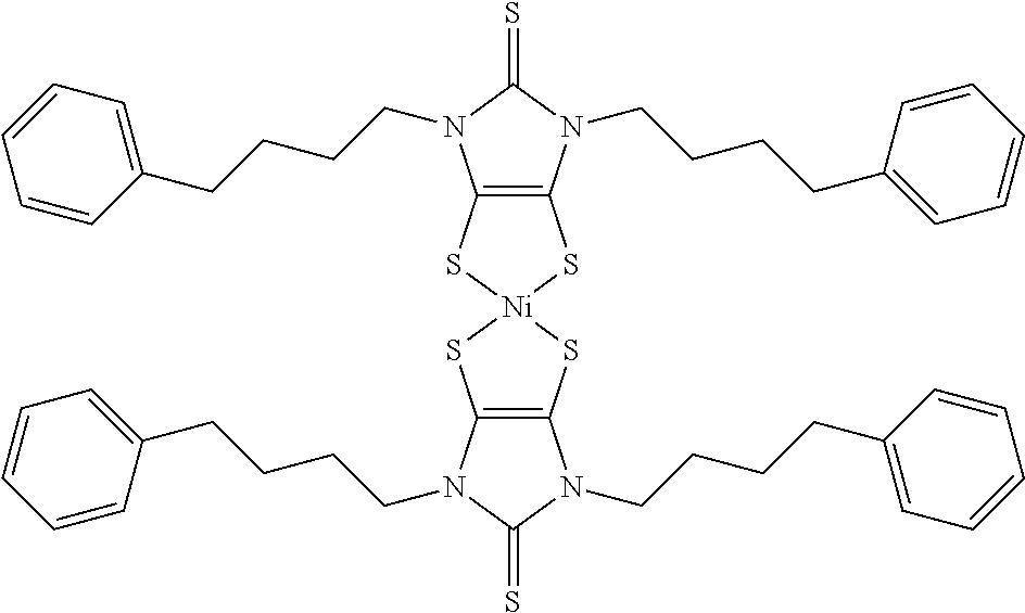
C12=C(N(CCCCC3=CC=CC=C3)C(=S)N1CCCCC1=CC=CC=C1)S[Ni]1(S2)SC2=C(S1)N(CCCCC1=CC=CC=C1)C(=S)N2CCCCC1=CC=CC=C1
